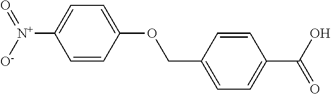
C1=C(OCC2=CC=C(C(O)=O)C=C2)C=CC([N+](=O)[O-])=C1
